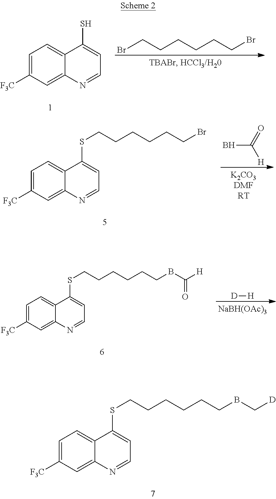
C1=C([F3C])C=C2C(=C1)C(S)=CC=N2.BrCCCCCCBr.C1=C([F3C])C=C2C(=C1)C(SCCCCCCBr)=CC=N2.BC(=O)[H].[D][H].[NaBH(OAc)3].C1=C([F3C])C=C2C(=C1)C(SCCCCCCBC(=O)[H])=CC=N2.C1=C([F3C])C=C2C(=C1)C(SCCCCCCBC[D])=CC=N2
